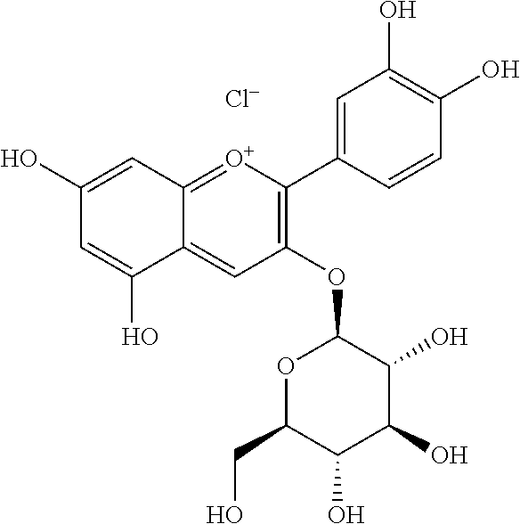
C1(O)=CC2=[O+]C(C3=CC(O)=C(O)C=C3)=C(OC3OC(CO)C(O)C(O)C3O)C=C2C(O)=C1.[Cl-]
